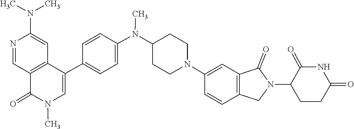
N1(C)C(=O)C2=C(C(C3=CC=C(N(C)C4CCN(C5=CC6=C(C=C5)CN(C5CCC(=O)NC5=O)C6=O)CC4)C=C3)=C1)C=C(N(C)C)N=C2
